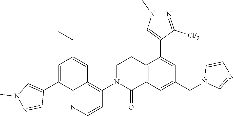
C12=C(C=C(CN3C=NC=C3)C=C1C1=CN(C)N=C1[CF3])C(=O)N(C1=C3C(=NC=C1)C(C1=CN(C)N=C1)=CC(CC)=C3)CC2
